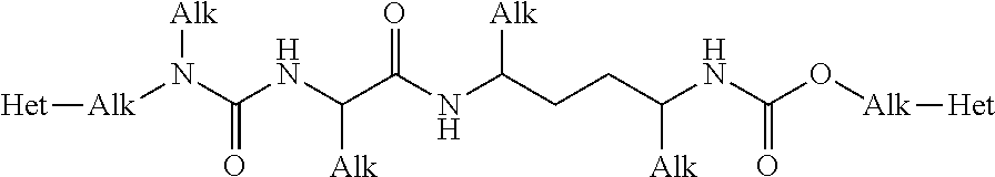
[Alk](N(C(NC(C(NC(CCC(NC(O[Alk][Het])=O)[Alk])[Alk])=O)[Alk])=O)[Alk])[Het]
